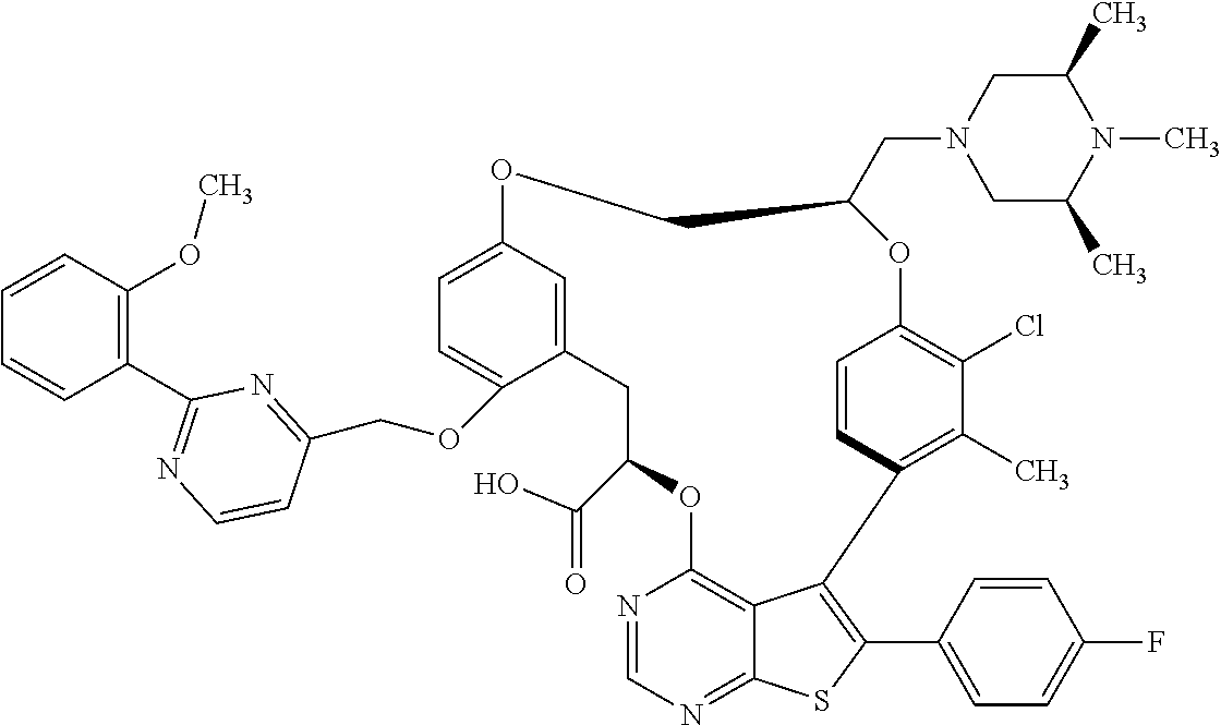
C12=CC(=CC=C1OCC1=NC(C3=C(OC)C=CC=C3)=NC=C1)OCC(CN1CC(C)N(C)C(C)C1)OC1=C(Cl)C(C)=C(C3=C(C4=CC=C(F)C=C4)SC4=NC=NC(=C43)OC(C(=O)O)C2)C=C1
